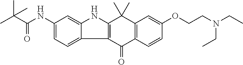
C1(NC(C(C)(C)C)=O)=CC=C2C(=C1)NC1=C2C(=O)C2=C(C1(C)C)C=C(OCCN(CC)CC)C=C2
